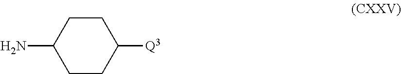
NC1CCC([Q3])CC1
